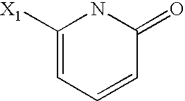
C1([X1])=CC=CC(=O)N1
